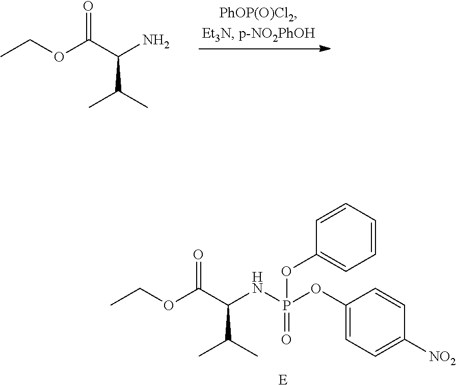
[E].O(C(C(NP(OC1=CC=C([NO2])C=C1)(=O)OC1=CC=CC=C1)C(C)C)=O)CC.O(C(C(N)C(C)C)=O)CC
